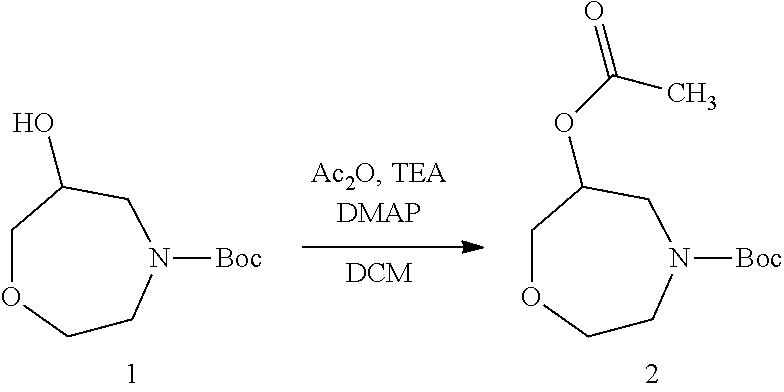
C1CN([Boc])CC(OC(C)=O)CO1.C1CN([Boc])CC(O)CO1
